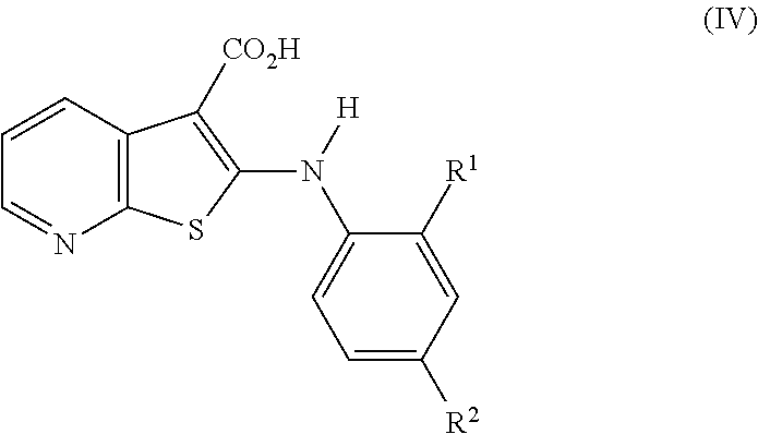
C1=NC2=C(C=C1)C([CO2H])=C(N(C1=CC=C([R2])C=C1[R1])[H])S2
